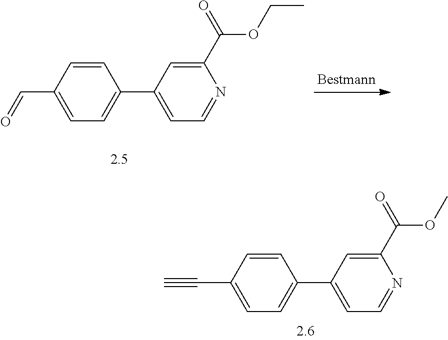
C1=CC(C=O)=CC=C1C1=CC=NC(C(=O)OCC)=C1.C1=CC(C#C)=CC=C1C1=CC=NC(C(=O)OC)=C1
